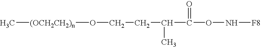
N(OC(=O)C(C)CCO[(OCH2CH2)n]C)[F8]
